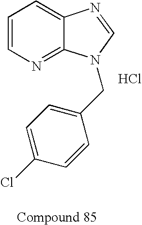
C1=CN=C2C(=C1)N=CN2CC1=CC=C(Cl)C=C1.Cl
